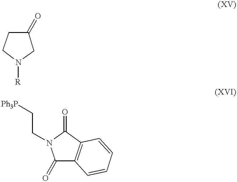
C1N([R])CC(=O)C1.C1(=O)C2=C(C(=O)N1CC[Ph3P])C=CC=C2
